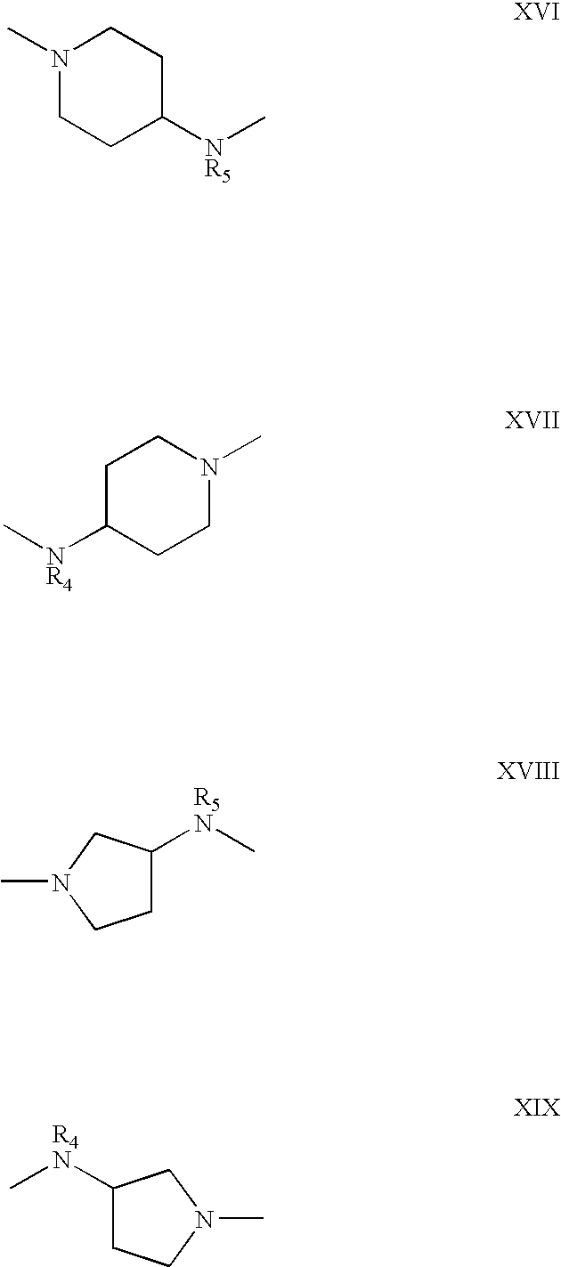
N1(C)CCC([NR5]C)CC1.C[NR4]C1CCN(C)CC1.C1([R5N]C)CCN(C)C1.C1([R4N]C)CCN(C)C1
